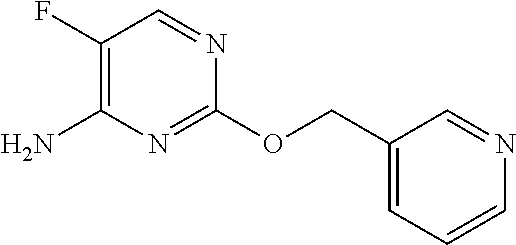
C1(F)=C(N)N=C(OCC2=CC=CN=C2)N=C1
